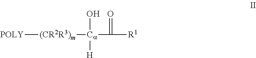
[POLY][(CR2R3)m][Ca](C(=O)[R1])(O)[H]
